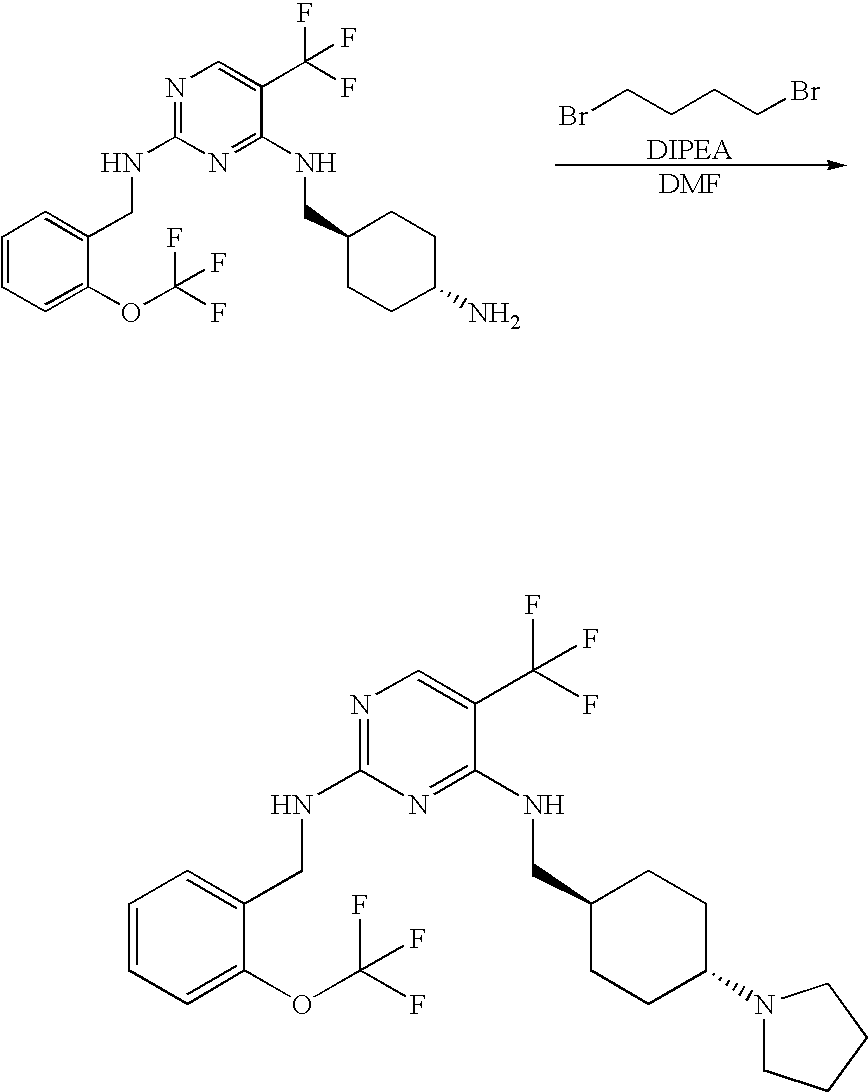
BrCCCCBr.[DIPEA].[DMF].N1=C(NCC2=CC=CC=C2OC(F)(F)F)N=C(NCC2CCC(N)CC2)C(C(F)(F)F)=C1.N1=C(NCC2=CC=CC=C2OC(F)(F)F)N=C(NCC2CCC(N3CCCC3)CC2)C(C(F)(F)F)=C1
